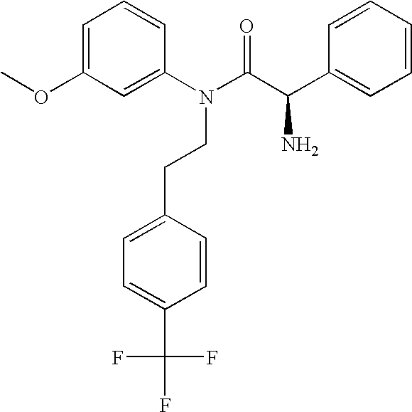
C1=C(OC)C=C(N(C(=O)C(N)C2=CC=CC=C2)CCC2=CC=C(C(F)(F)F)C=C2)C=C1
